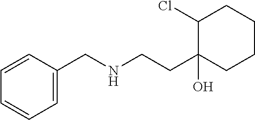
C1=CC=C(CNCCC2(O)CCCCC2Cl)C=C1
